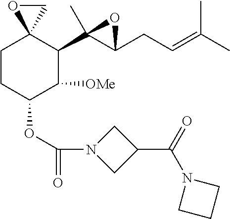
O(C1C([OMe])C(C2(C)C(CC=C(C)C)O2)C2(CC1)CO2)C(N1CC(C(N2CCC2)=O)C1)=O
